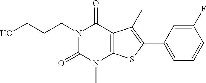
N1(CCCO)C(=O)N(C)C2=C(C1=O)C(C)=C(C1=CC=CC(F)=C1)S2
